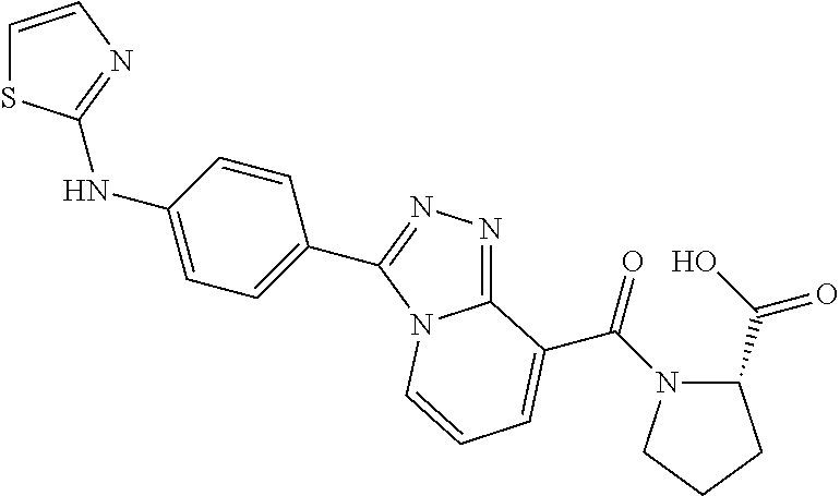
C1=CN=C(NC2=CC=C(C3=NN=C4N3C=CC=C4C(=O)N3C(C(O)=O)CCC3)C=C2)S1
